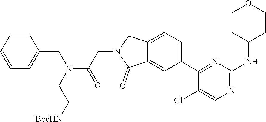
C(C[BocHN])N(C(CN1C(=O)C2=CC(C3=NC(NC4CCOCC4)=NC=C3Cl)=CC=C2C1)=O)CC1=CC=CC=C1
